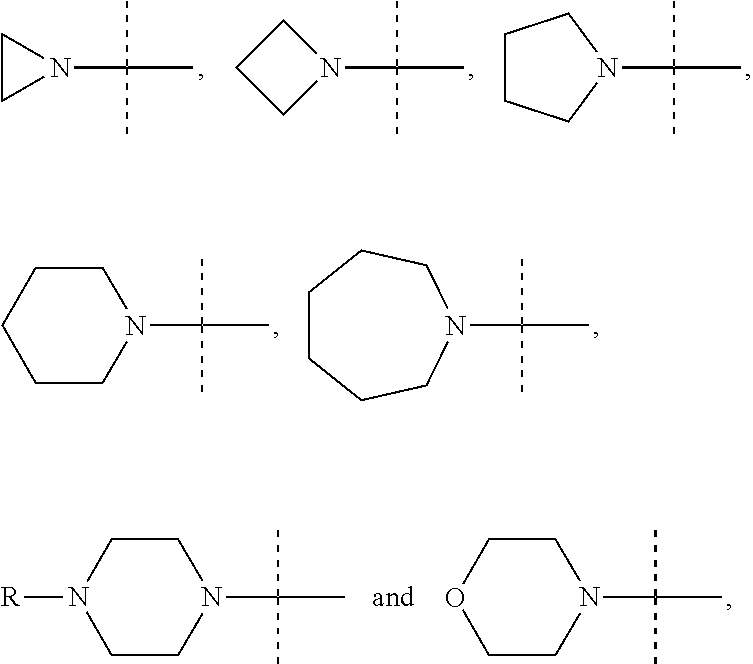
N1(C(C)(C)C)CC1.N1(C(C)(C)C)CCC1.N1(C(C)(C)C)CCCC1.N1(C(C)(C)C)CCCCC1.N1(C(C)(C)C)CCCCCC1.N1(C(C)(C)C)CCN([R])CC1.N1(C(C)(C)C)CCOCC1
